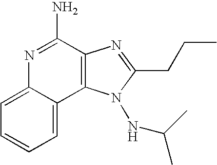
N1=C(N)C2=C(C3=CC=CC=C13)N(NC(C)C)C(CCC)=N2
